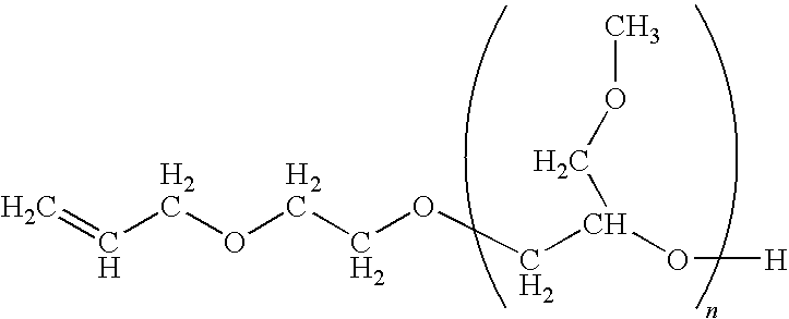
C(COCCOCC(O[H])COC)=C
